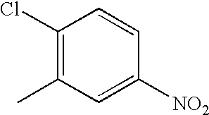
C1(Cl)=C(C)C=C([NO2])C=C1
